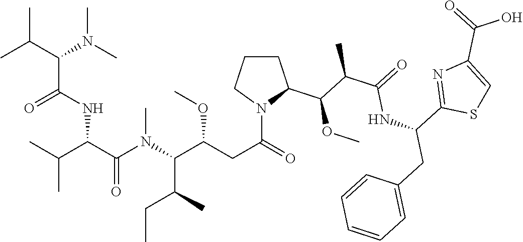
C(C)(C(N(C)C)C(NC(C(N(C(C(OC)CC(=O)N1C(C(C(C(=O)NC(C2=NC(C(=O)O)=CS2)CC2=CC=CC=C2)C)OC)CCC1)C(C)CC)C)=O)C(C)C)=O)C
